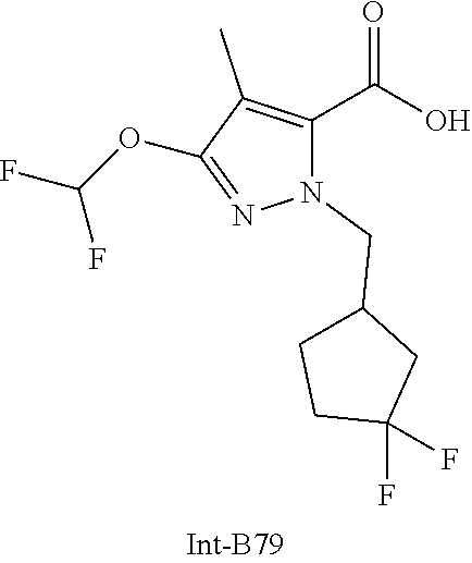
C1(C)=C(C(O)=O)N(CC2CCC(F)(F)C2)N=C1OC(F)F
